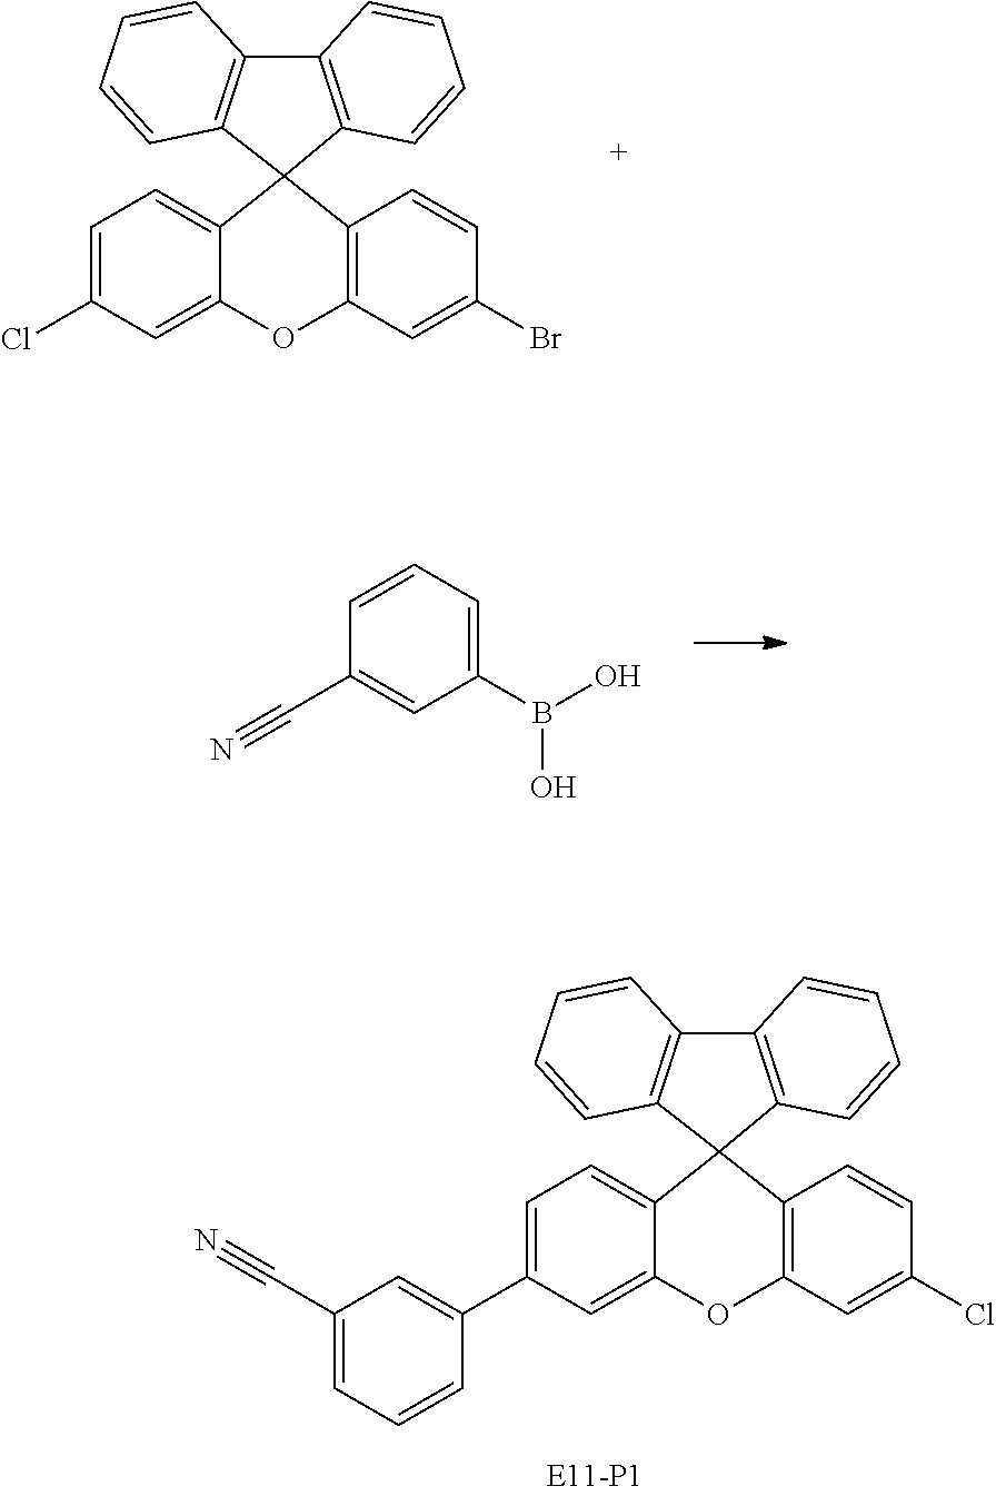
C12=C(C=CC=C1)C1(C3=C2C=CC=C3)C2=CC=C(C3=CC(C#N)=CC=C3)C=C2OC2=C1C=CC(Cl)=C2.C12=C(C=CC=C1)C1(C3=C2C=CC=C3)C2=CC=C(Cl)C=C2OC2=C1C=CC(Br)=C2.C1=CC=C(B(O)O)C=C1C#N
